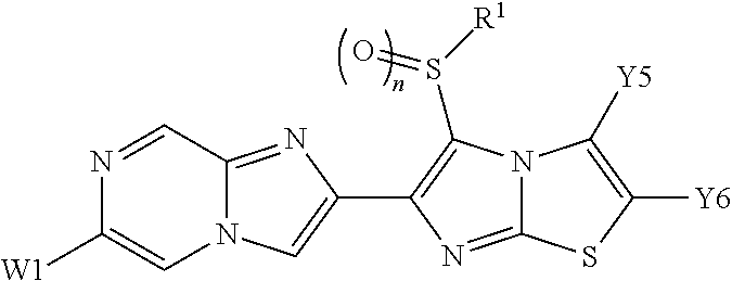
N1=CC2=NC(C3=C(S([R1])=O)N4C(=N3)SC([Y6])=C4[Y5])=CN2C=C1[W1]
